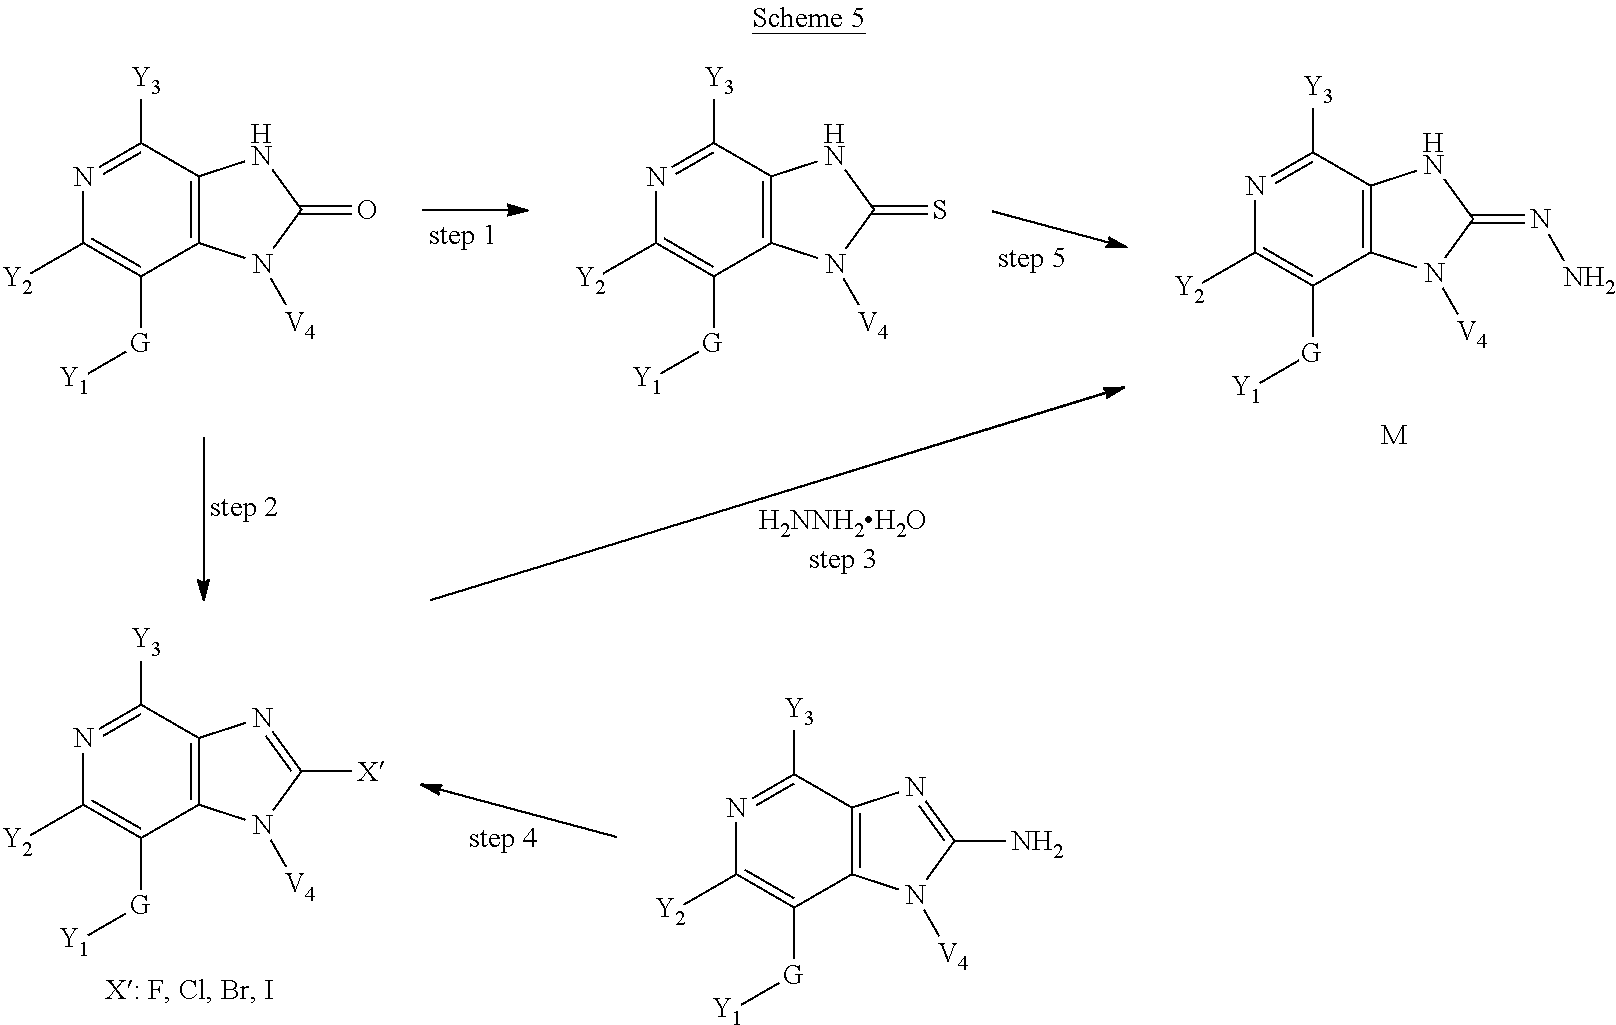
C12=C(C([Y3])=NC([Y2])=C1[G][Y1])NC(=NN)N2[V4].[M].C12=C(C([Y3])=NC([Y2])=C1[G][Y1])NC(=O)N2[V4].C12=C(C([Y3])=NC([Y2])=C1[G][Y1])NC(=S)N2[V4].C12=C(C([Y3])=NC([Y2])=C1[G][Y1])N=C([X])N2[V4].C12=C(C([Y3])=NC([Y2])=C1[G][Y1])N=C(N)N2[V4]
